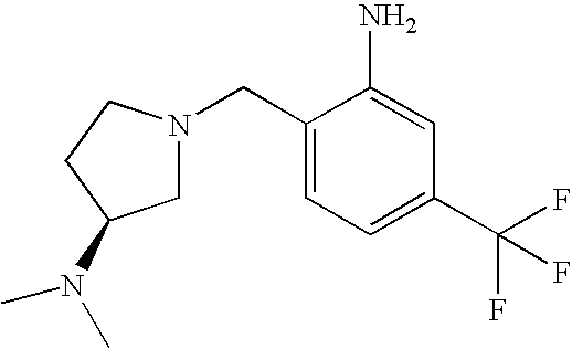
C1(CN2CC(N(C)C)CC2)=CC=C(C(F)(F)F)C=C1N
